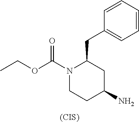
CCOC(N1CCC(N)CC1CC1=CC=CC=C1)=O.[(CIS)]
